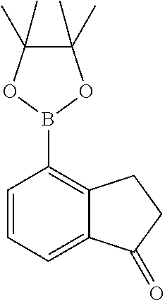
C1=CC=C2C(=C1B1OC(C)(C)C(C)(C)O1)CCC2=O
